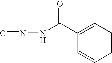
N(N=C)C(C1=CC=CC=C1)=O
